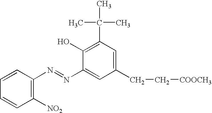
C1=CC=CC(N=NC2=CC(CC[COOCH3])=CC(C(C)(C)C)=C2O)=C1[NO2]
